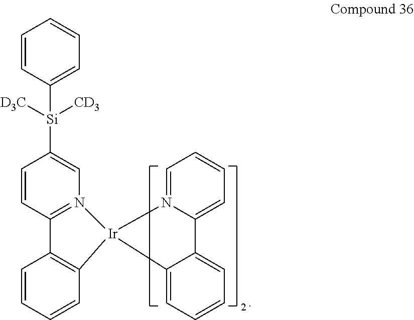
[Si](C1=CN2=C(C=C1)C1=C(C=CC=C1)[Ir]21N2=CC=CC=C2C2=CC=CC=C12)([CD3])([D3C])C1=CC=CC=C1
